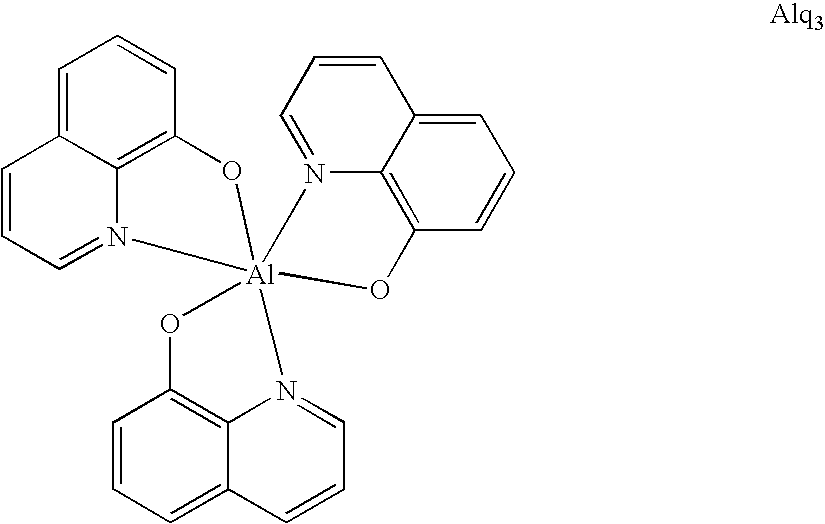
C1=C2C3=C(C=C1)O[Al]14(N3=CC=C2)(OC2=C3C(=CC=C2)C=CC=N13)N1=CC=CC2=CC=CC(=C12)O4
